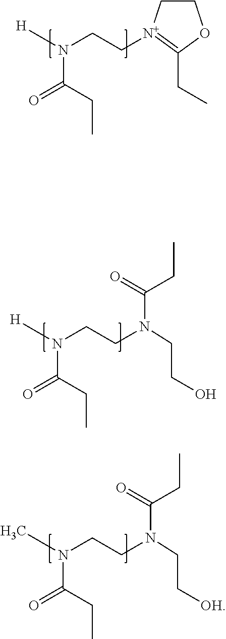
C1COC(CC)=[N+]1CCN([H])C(CC)=O.N(CCN([H])C(CC)=O)(CCO)C(=O)CC.N(CCN(C)C(CC)=O)(CC[OH])C(=O)CC
